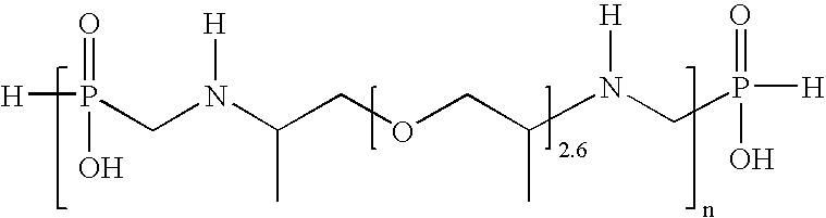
[H]P(=O)(O)CN([H])C(COCC(N([H])CP([H])(=O)O)C)C
